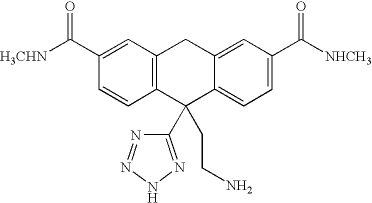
C12=C(C=C(C(=O)[H3CHN])C=C1)CC1=CC(C(=O)[NHCH3])=CC=C1C2(C1=NNN=N1)CCN
